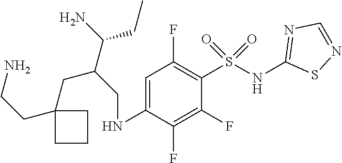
N(C1=CC(F)=C(S(NC2=NC=NS2)(=O)=O)C(F)=C1F)CC(C(N)CC)CC1(CCN)CCC1
